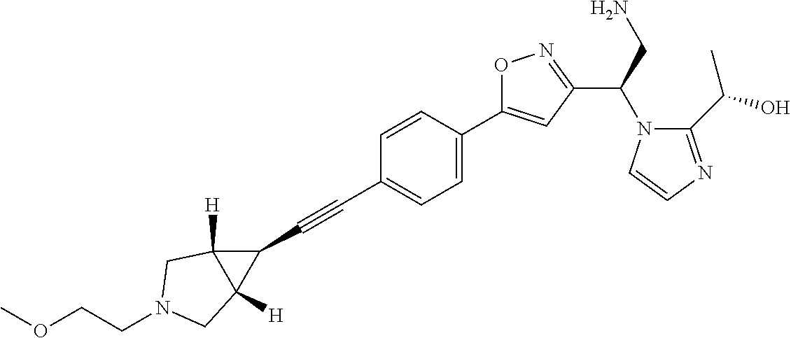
C1=CC(C2=CC(C(N3C(C(O)C)=NC=C3)CN)=NO2)=CC=C1C#CC1C2([H])C1([H])CN(CCOC)C2
